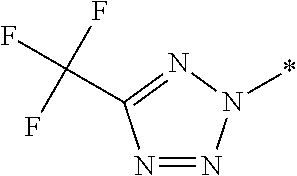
N1=NN(*)N=C1C(F)(F)F
